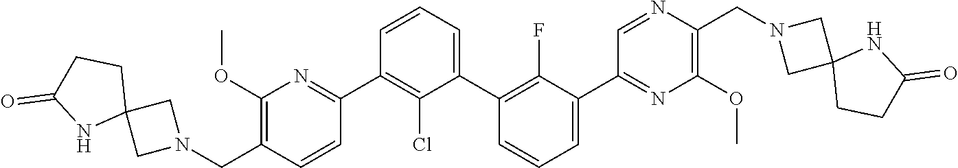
C1(C2=NC(OC)=C(CN3CC4(C3)CCC(=O)N4)C=C2)=C(Cl)C(C2=C(F)C(C3=NC(OC)=C(CN4CC5(C4)CCC(=O)N5)N=C3)=CC=C2)=CC=C1
